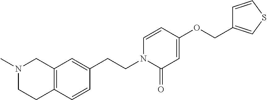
C12=C(C=CC(CCN3C(=O)C=C(OCC4=CSC=C4)C=C3)=C1)CCN(C)C2
